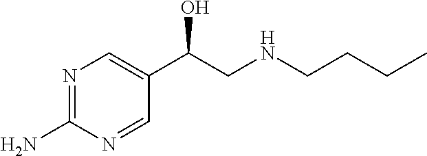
N1=C(N)N=CC(C(CNCCCC)O)=C1
